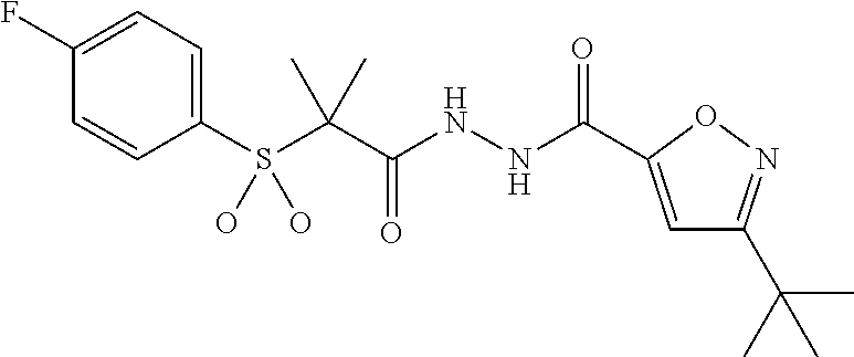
C1=CC(F)=CC=C1S(C(C(NNC(=O)C1=CC(C(C)(C)C)=NO1)=O)(C)C)(O)O
